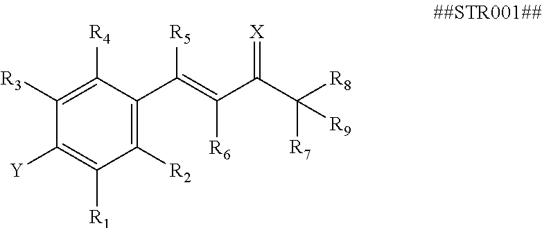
C1([R2])=C(C(=C(C(C([R8])([R7])[R9])=[X])[R6])[R5])C([R4])=C([R3])C([Y])=C1[R1]
